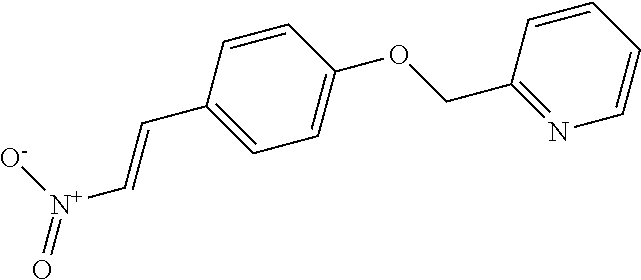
C(=CC1=CC=C(OCC2=NC=CC=C2)C=C1)[N+](=O)[O-]
